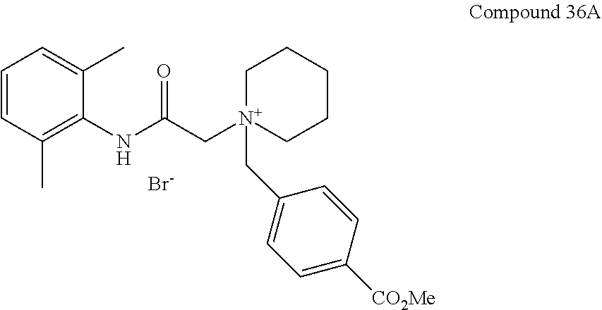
C1=CC(C)=C(NC(C[N+]2(CC3=CC=C([CO2Me])C=C3)CCCCC2)=O)C(C)=C1.[Br-]
